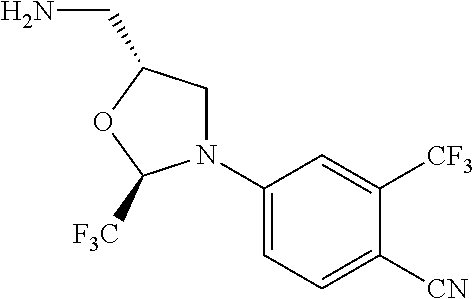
N1(C2=CC=C([CN])C([CF3])=C2)CC(CN)OC1[F3C]
